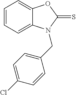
C1=CC=C2C(=C1)OC(=S)N2CC1=CC=C(Cl)C=C1
